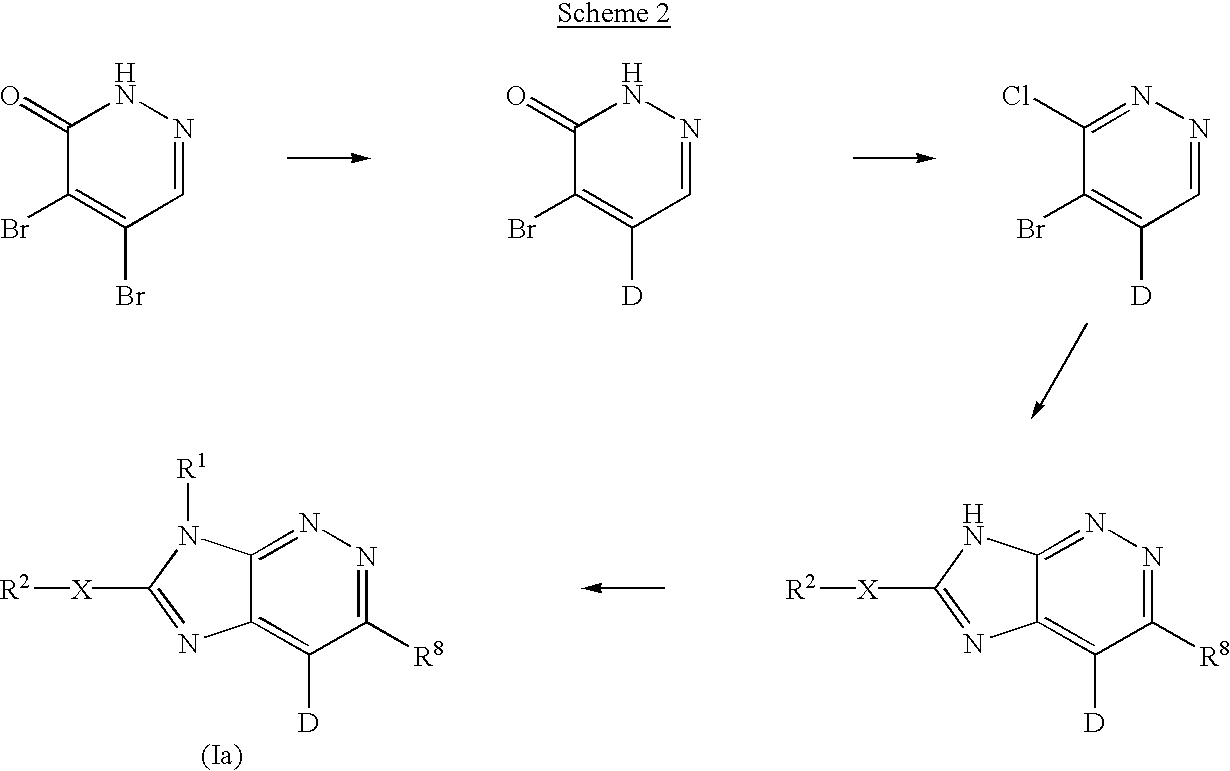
C1=NNC(=O)C(Br)=C1Br.C1=NNC(=O)C(Br)=C1[D].C1=NN=C(Cl)C(Br)=C1[D].C1([R8])=NN=C2C(=C1[D])N=C([X][R2])N2.C1([R8])=NN=C2C(=C1[D])N=C([X][R2])N2[R1]
